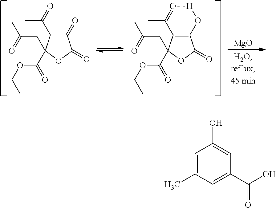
C1(=O)C(C(=O)C)C(CC(C)=O)(C(=O)OCC)OC1=O.C12=C(C(C)=O[H]O1)C(CC(C)=O)(C(=O)OCC)OC2=O.[MgO].C1=C(C)C=C(C(O)=O)C=C1O
